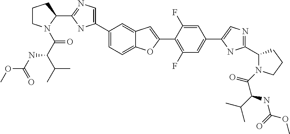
C1(C2=CN=C(C3CCCN3C(=O)C(NC(OC)=O)C(C)C)N2)=CC=C2C(=C1)C=C(C1=C(F)C=C(C3=CN=C(C4N(C(=O)C(NC(=O)OC)C(C)C)CCC4)N3)C=C1F)O2
